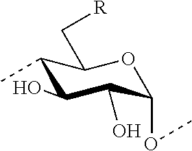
C1(C)C(O)C(O)C(OC)OC1C[R]
